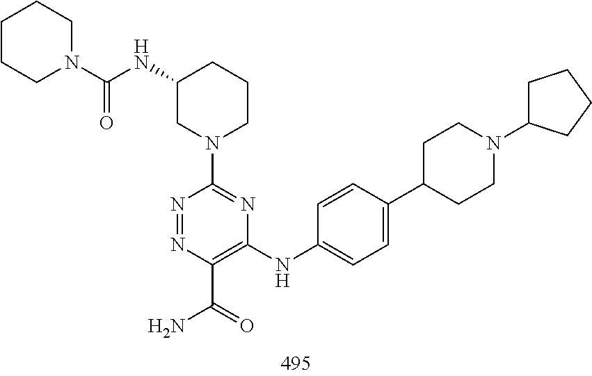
N1=NC(C(N)=O)=C(NC2=CC=C(C3CCN(C4CCCC4)CC3)C=C2)N=C1N1CC(NC(N2CCCCC2)=O)CCC1
